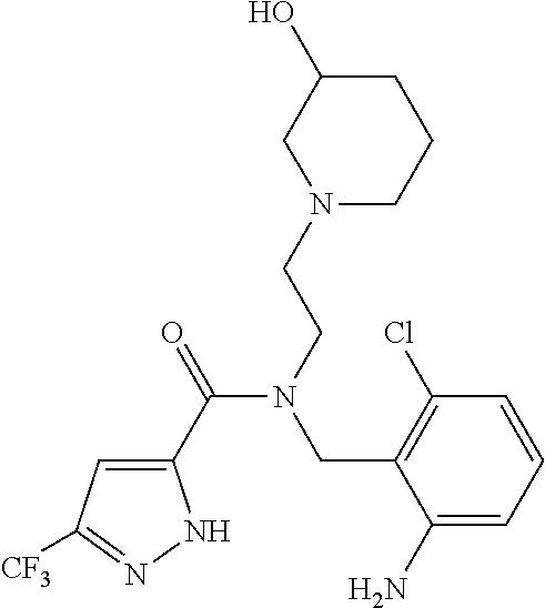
C1(C(=O)N(CCN2CCCC(O)C2)CC2=C(Cl)C=CC=C2N)=CC([CF3])=NN1
